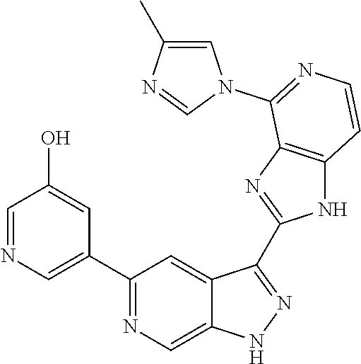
C1(C2=NC=C3C(=C2)C(C2=NC4=C(N2)C=CN=C4N2C=C(C)N=C2)=NN3)=CN=CC(O)=C1
